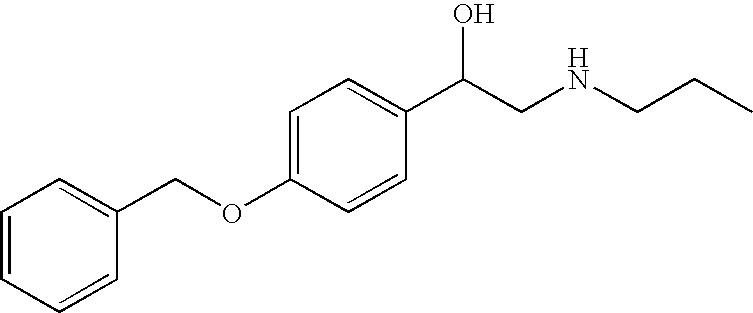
C1=CC=CC(COC2=CC=C(C(CNCCC)O)C=C2)=C1
